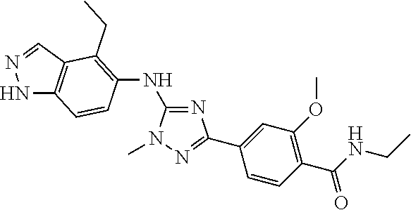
C1(NC2=C(CC)C3=C(NN=C3)C=C2)=NC(C2=CC(OC)=C(C(=O)NCC)C=C2)=NN1C
